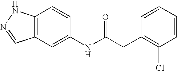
C12=C(C=C(NC(CC3=C(Cl)C=CC=C3)=O)C=C1)C=NN2
